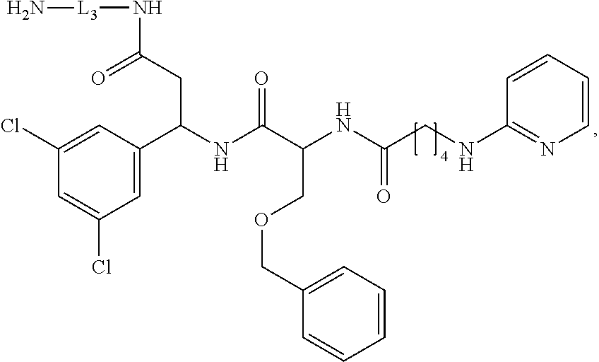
C1(Cl)=CC(C(NC(C(COCC2=CC=CC=C2)NC(=O)CNC2=NC=CC=C2)=O)CC(N[L3]N)=O)=CC(Cl)=C1
